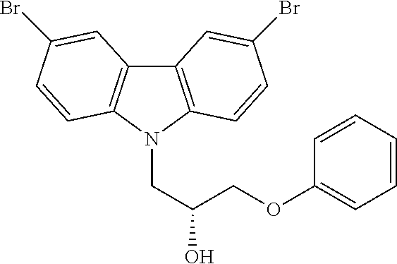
C12=C(N(CC(O)COC3=CC=CC=C3)C3=C1C=C(Br)C=C3)C=CC(Br)=C2
